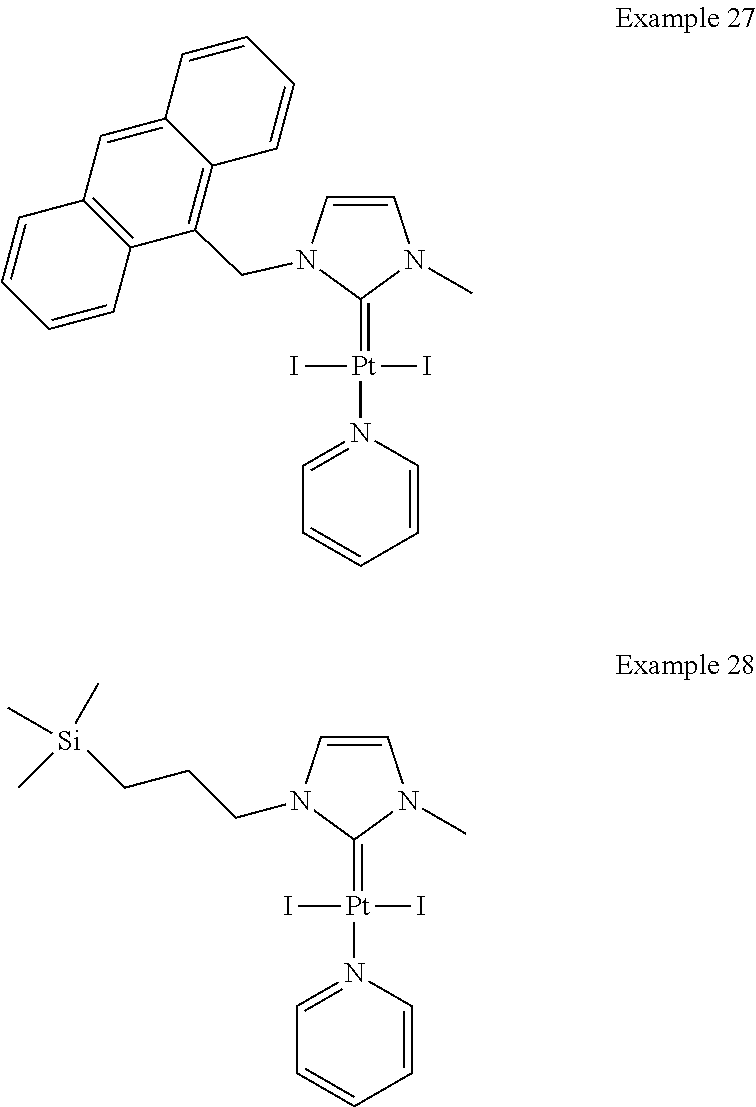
C1=CN([Pt](=C2N(CCC[Si](C)(C)C)C=CN2C)(I)I)=CC=C1.C1=CN([Pt](=C2N(C)C=CN2CC2=C3C(=CC4=C2C=CC=C4)C=CC=C3)(I)I)=CC=C1
